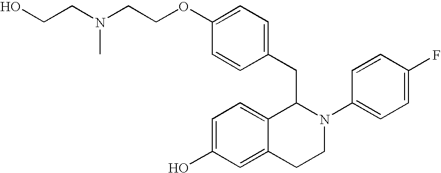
O(C1=CC=C(CC2C3=CC=C(O)C=C3CCN2C2=CC=C(F)C=C2)C=C1)CCN(CCO)C
